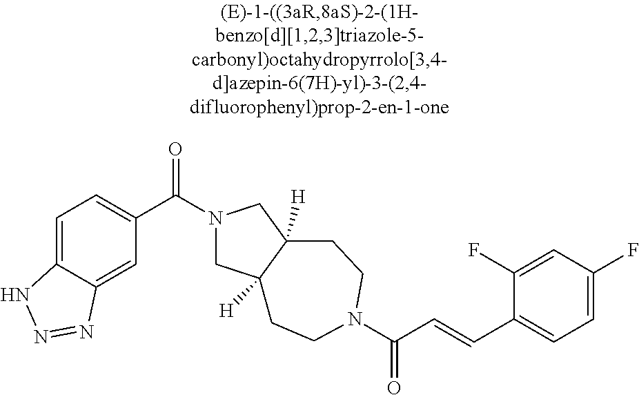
C1=C2C(=CC(C(=O)N3CC4([H])C([H])(C3)CCN(C(=O)C=CC3=CC=C(F)C=C3F)CC4)=C1)N=NN2
